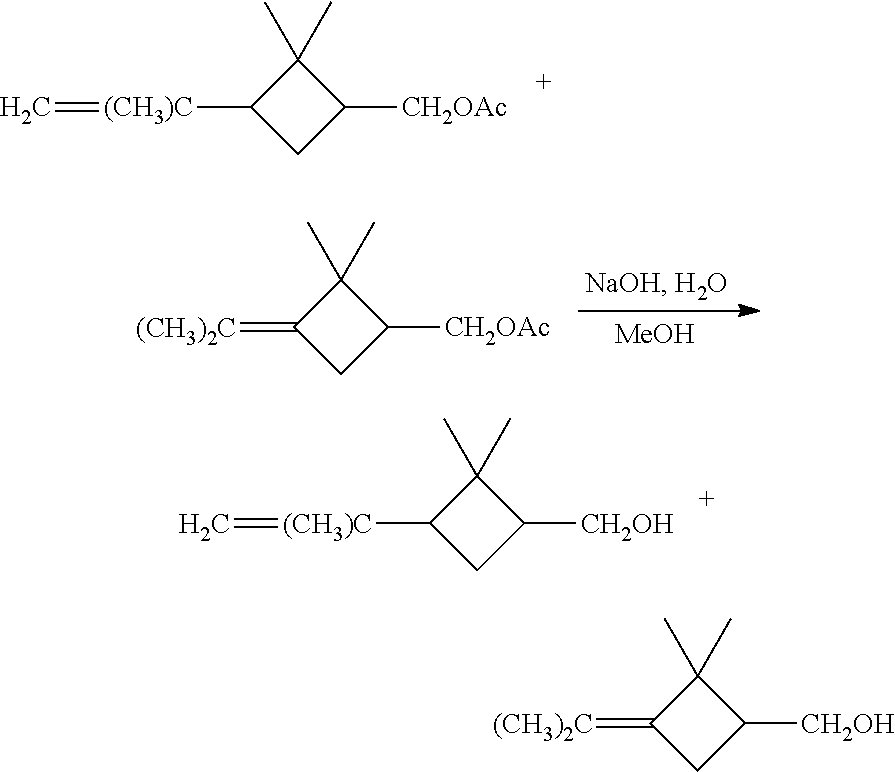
C=[(CH3)C]C1CC([CH2OAc])C1(C)C.C1(=[(CH3)2C])CC([CH2OAc])C1(C)C.[MeOH].C=[(CH3)C]C1CC([CH2OH])C1(C)C.C1(=[(CH3)2C])CC([CH2OH])C1(C)C
